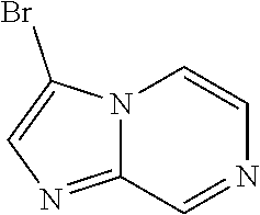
BrC1=CN=C2N1C=CN=C2
